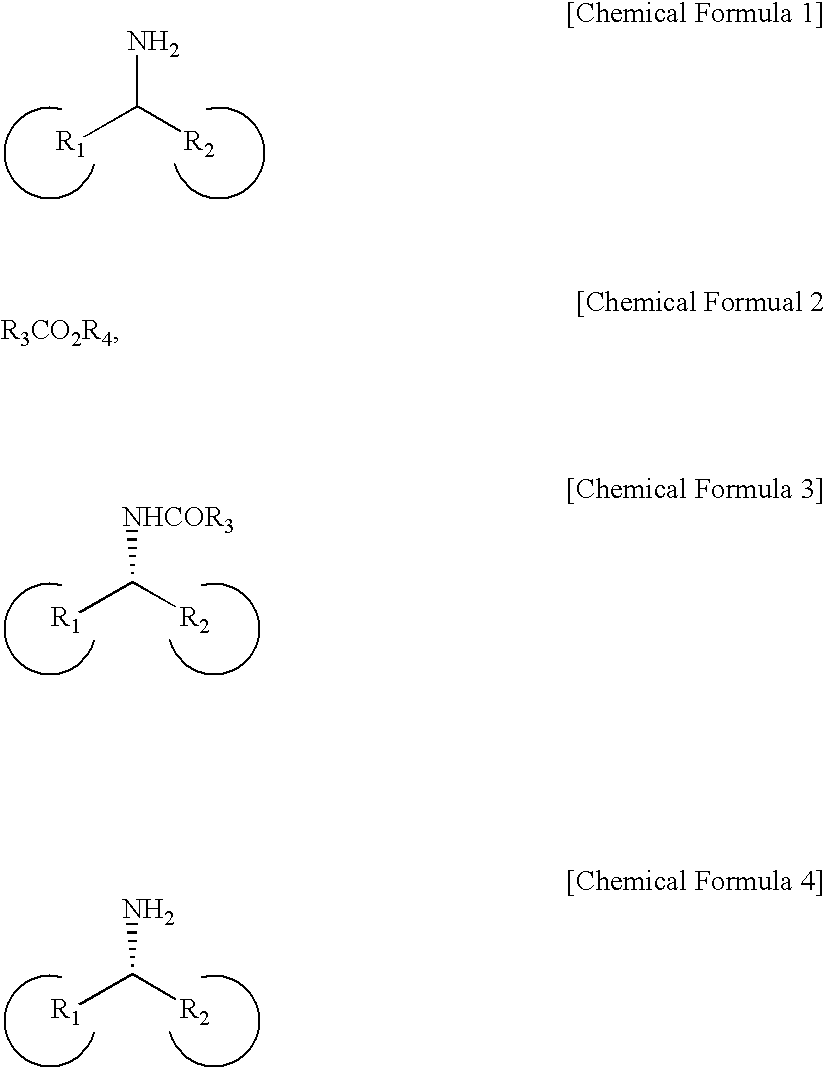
NC([R2])[R1].[NHCOR3]C([R2])[R1].NC([R2])[R1]
